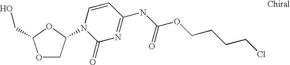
O1CC(N2C(=O)N=C(NC(OCCCCCl)=O)C=C2)OC1CO
